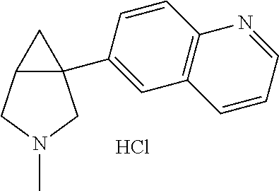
Cl.C12(C3=CC4=C(C=C3)N=CC=C4)C(CN(C)C1)C2
